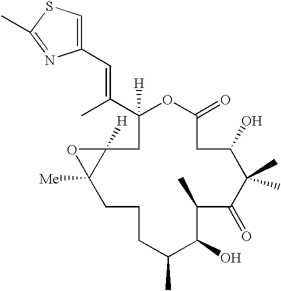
C1([H])(C(C)=CC2=CSC(C)=N2)CC2([H])C([Me])(CCCC(C)C(O)C(C)C(=O)C(C)(C)C(O)CC(=O)O1)O2
